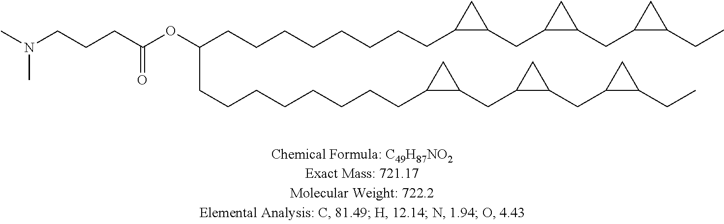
CN(CCCC(OC(CCCCCCCCC1C(CC2C(CC3C(CC)C3)C2)C1)CCCCCCCCC1C(CC2C(CC3C(CC)C3)C2)C1)=O)C
